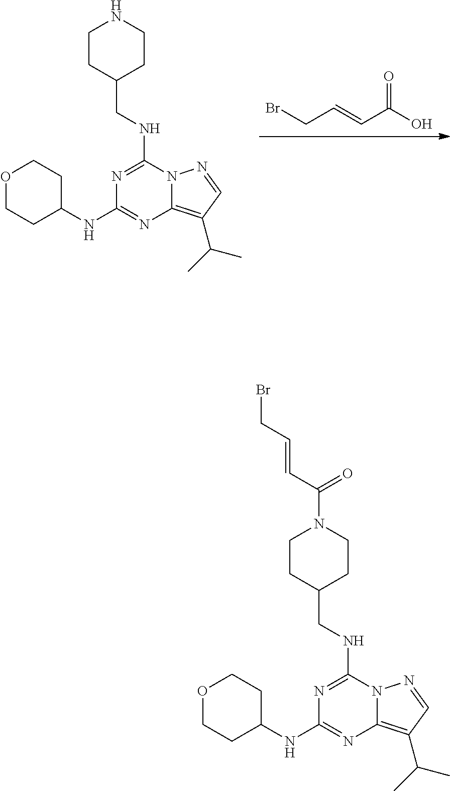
BrCC=CC(O)=O.N1=C(NCC2CCNCC2)N2C(=C(C(C)C)C=N2)N=C1NC1CCOCC1.N1=C(NCC2CCN(C(C=CCBr)=O)CC2)N2C(=C(C(C)C)C=N2)N=C1NC1CCOCC1
